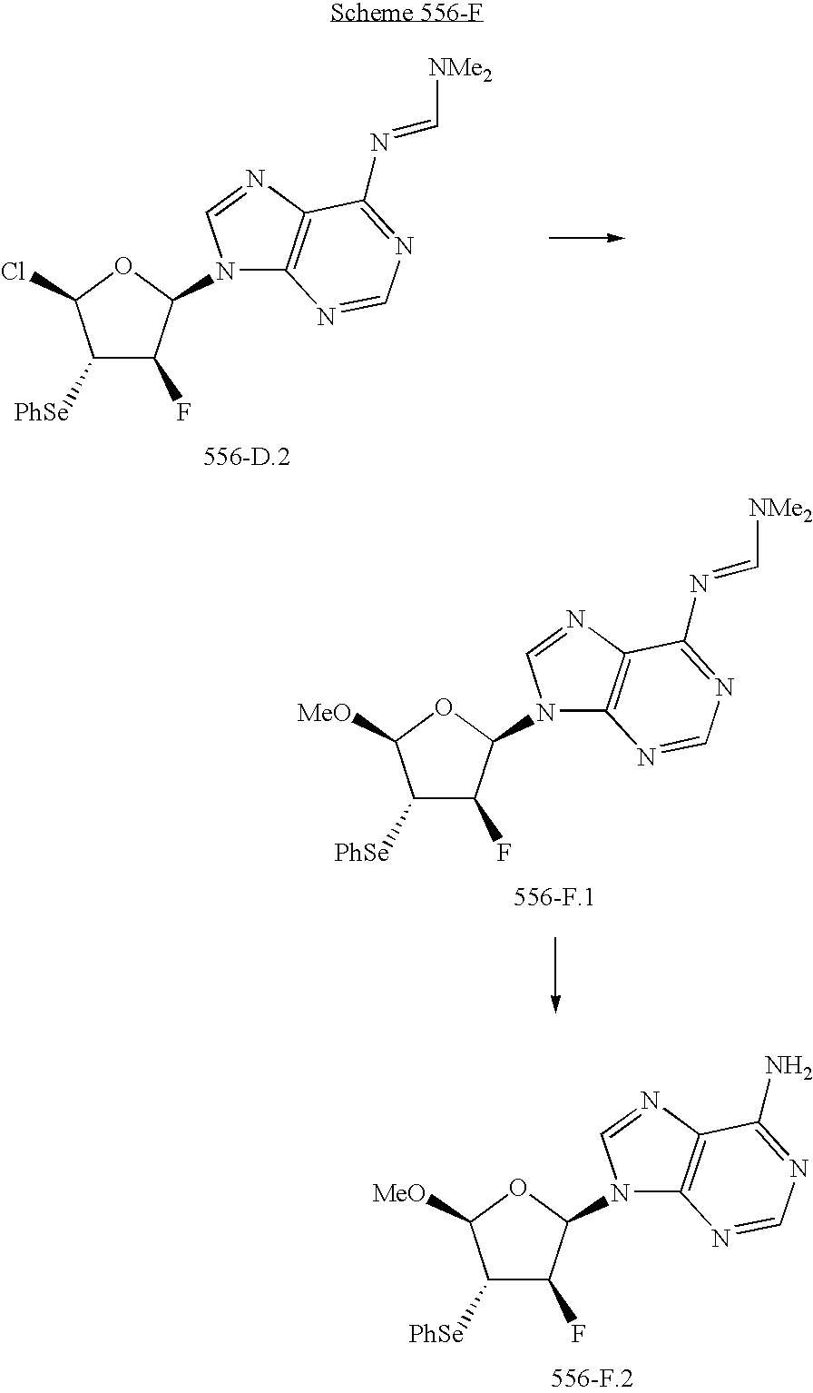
C1([PhSe])C(F)C(N2C3=C(N=C2)C(N=C[NMe2])=NC=N3)OC1[MeO].C1([PhSe])C(F)C(N2C3=C(N=C2)C(N)=NC=N3)OC1[MeO].C1([PhSe])C(F)C(N2C3=C(N=C2)C(N=C[NMe2])=NC=N3)OC1Cl
